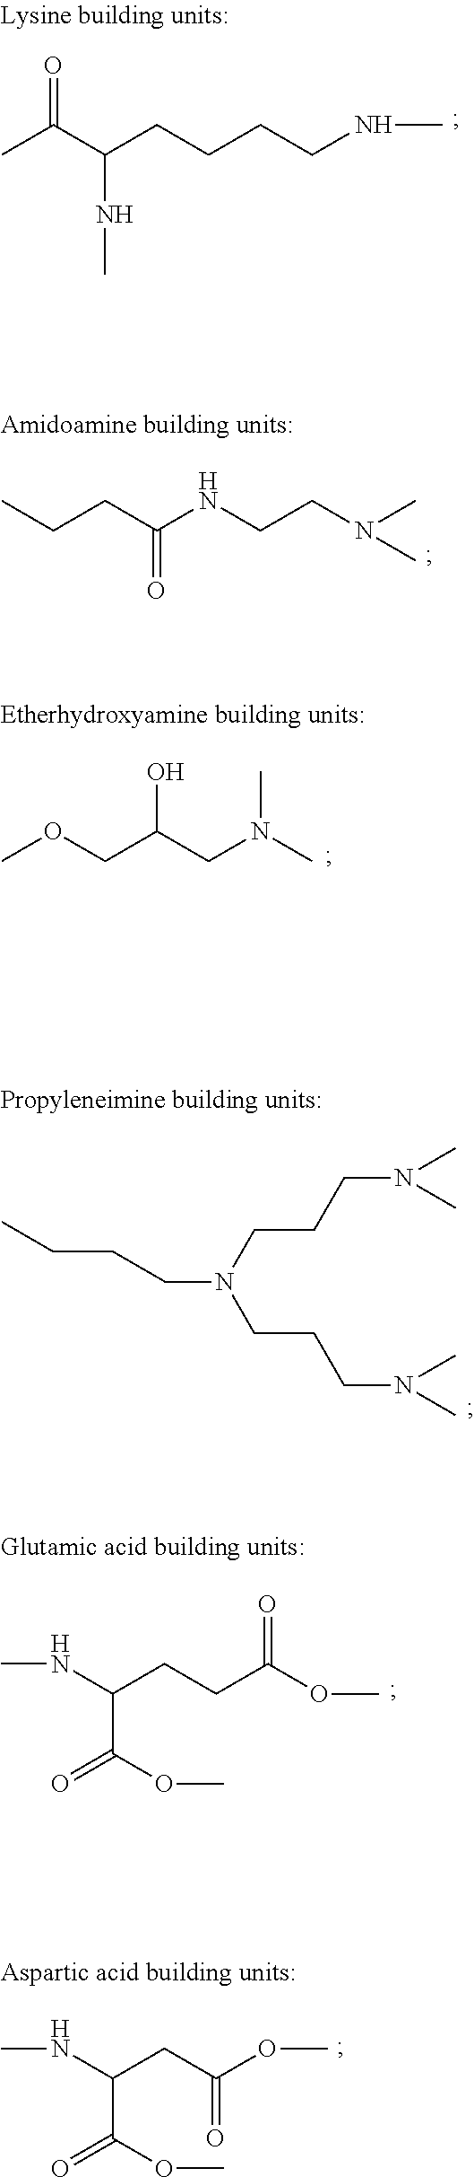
O=C(C(NC)CCCCNC)C.CCCC(=O)NCCN(C)C.COCC(CN(C)C)O.C(CCN(CCCN(C)C)CCCN(C)C)C.CNC(CCC(OC)=O)C(OC)=O.C(C(OC)=O)(CC(=O)OC)NC
